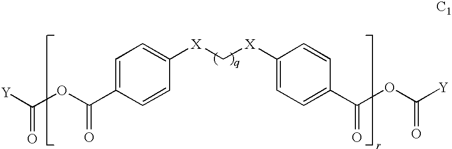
C1=C(C(OC([Y])=O)=O)C=CC([X]C[X]C2=CC=C(C(=O)OC([Y])=O)C=C2)=C1
